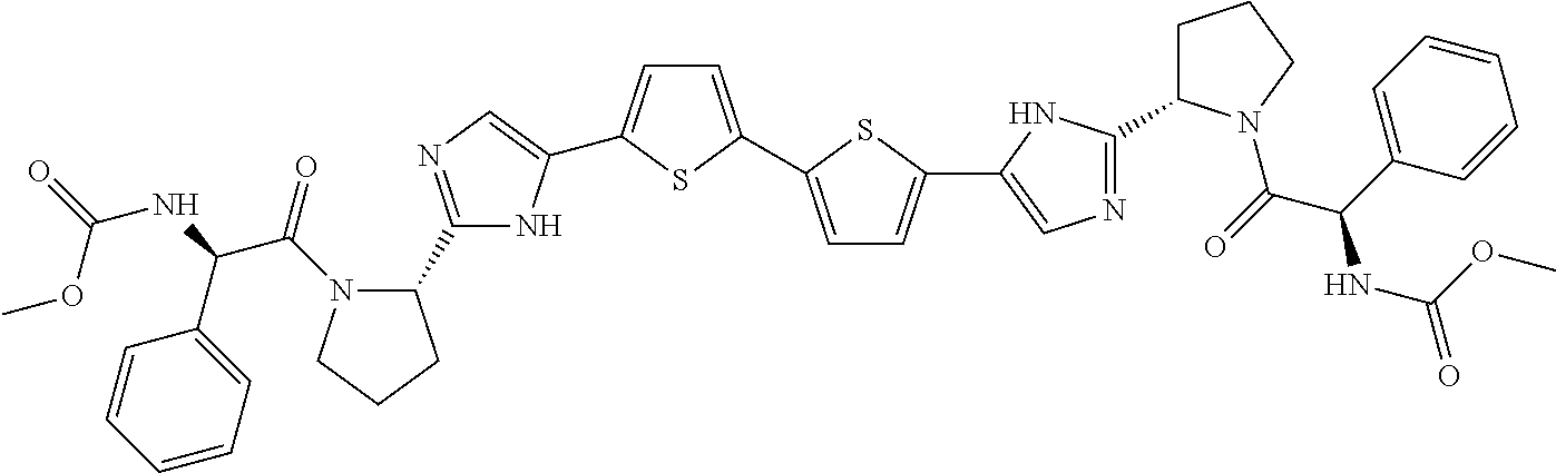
C1=C(C2=CC=C(C3=CN=C(C4CCCN4C(=O)C(C4=CC=CC=C4)NC(=O)OC)N3)S2)SC(C2=CN=C(C3CCCN3C(C(C3=CC=CC=C3)NC(=O)OC)=O)N2)=C1
